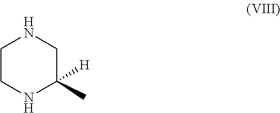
C1CNC([H])(C)CN1
